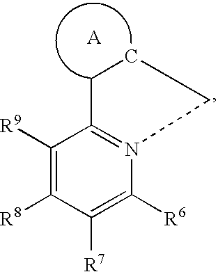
C1([R9])=C([R8])C([R7])=C([R6])N2=C1CCC2
